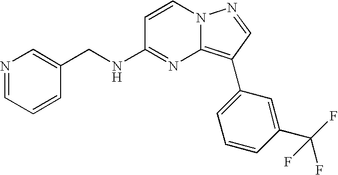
C1(CNC2=NC3=C(C4=CC=CC(C(F)(F)F)=C4)C=NN3C=C2)=CN=CC=C1
